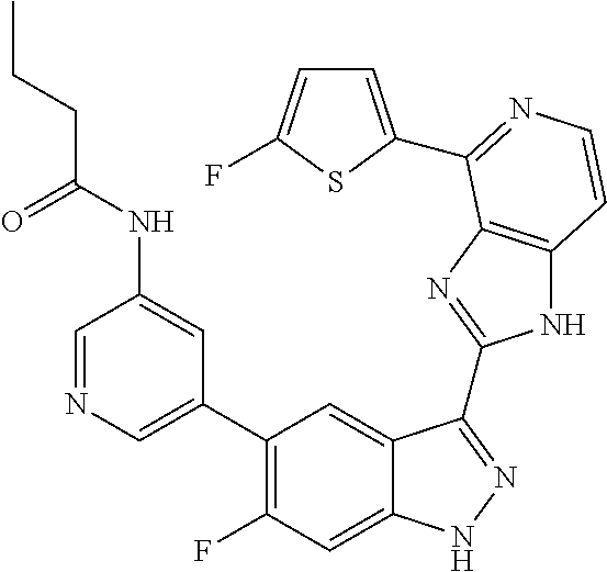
C1=C(C2=C(F)C=C3C(=C2)C(C2=NC4=C(N2)C=CN=C4C2=CC=C(F)S2)=NN3)C=C(NC(CCC)=O)C=N1
